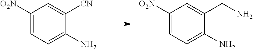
C1([O2N])=CC=C(N)C(CN)=C1.C1([O2N])=CC=C(N)C([CN])=C1
